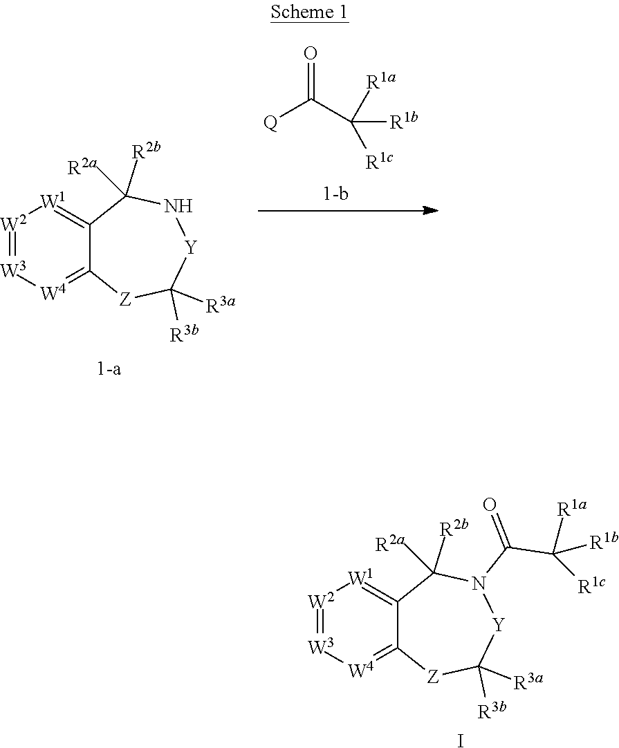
C(C([R1c])([R1a])[R1b])(=O)[Q].N1C([R2a])([R2b])C2=[W1][W2]=[W3][W4]=C2[Z]C([R3a])([R3b])[Y]1.N1(C(=O)C([R1a])([R1c])[R1b])C([R2a])([R2b])C2=[W1][W2]=[W3][W4]=C2[Z]C([R3a])([R3b])[Y]1.I
